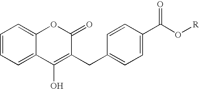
C12=CC=CC=C1OC(=O)C(CC1=CC=C(C(O[R])=O)C=C1)=C2O
